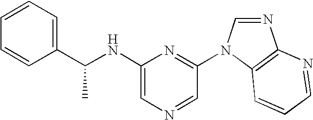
C1=CC(C(NC2=CN=CC(N3C4=C(N=C3)N=CC=C4)=N2)C)=CC=C1
